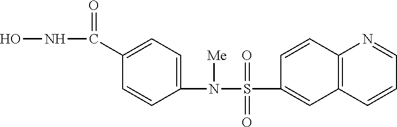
ONC(=O)C1=CC=C(N(S(=O)(=O)C2=CC3=C(C=C2)N=CC=C3)[Me])C=C1
